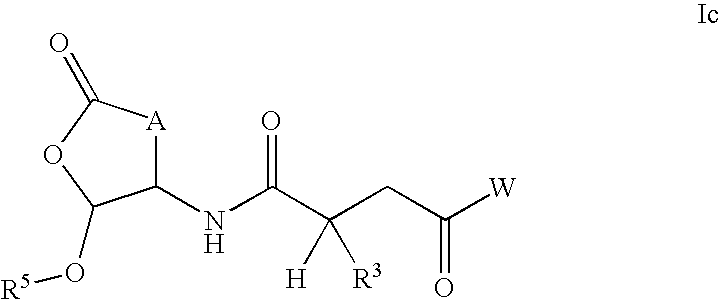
C1(NC(C(CC([W])=O)([H])[R3])=O)[A]C(=O)OC1O[R5]
